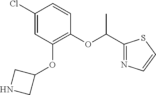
C1(Cl)=CC(OC2CNC2)=C(OC(C)C2=NC=CS2)C=C1
